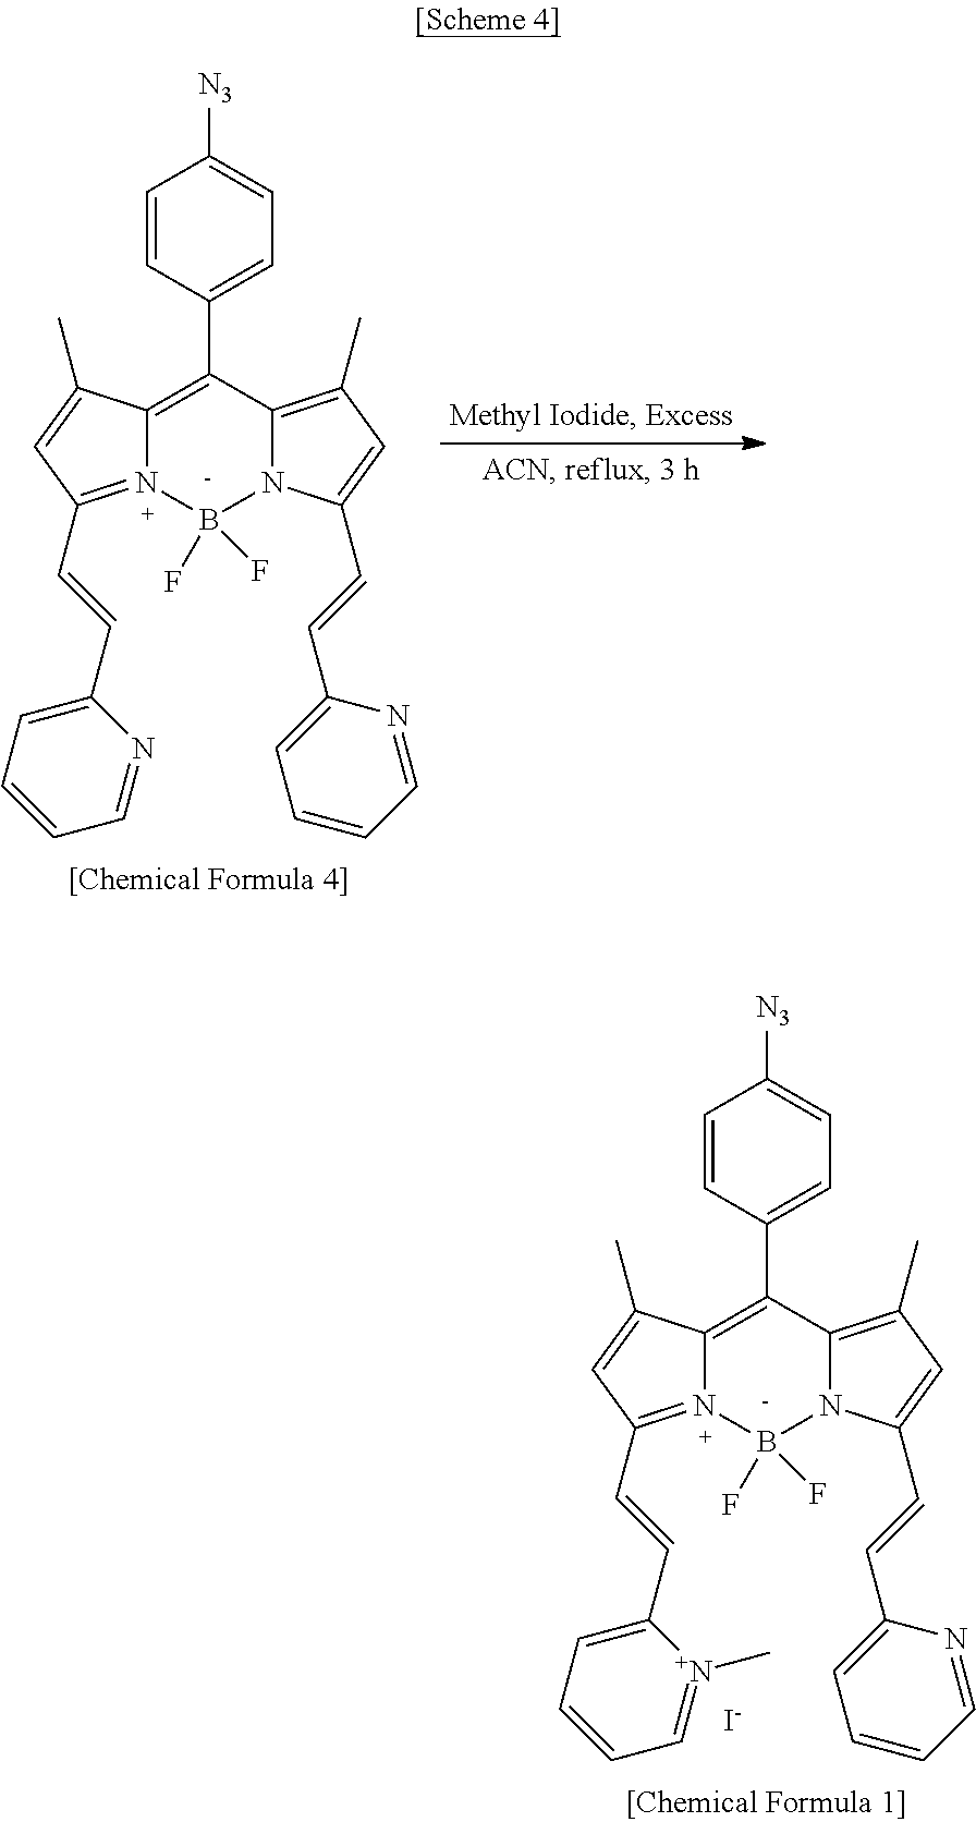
C1=CC(C2=C3N(=C(C=CC4=CC=CC=N4)C=C3C)B(F)(F)N3C2=C(C)C=C3C=CC2=CC=CC=N2)=CC=C1[N3].C1=CC(C2=C3N(=C(C=CC4=CC=CC=[N+]4C)C=C3C)B(F)(F)N3C2=C(C)C=C3C=CC2=CC=CC=N2)=CC=C1[N3].[I-]
